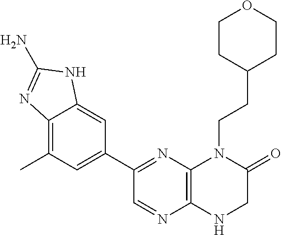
C12=C(C)C=C(C3=NC4=C(N=C3)NCC(=O)N4CCC3CCOCC3)C=C1NC(N)=N2
